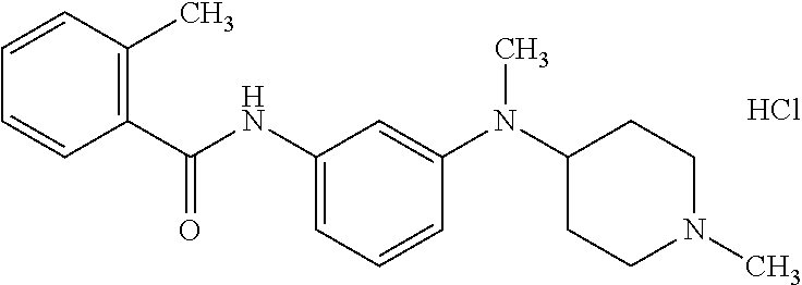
C1(C(NC2=CC=CC(N(C3CCN(C)CC3)C)=C2)=O)=C(C)C=CC=C1.Cl
